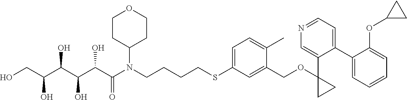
OCC(C(C(C(C(N(CCCCSC1=CC=C(C)C(COC2(C3=CN=CC=C3C3=CC=CC=C3OC3CC3)CC2)=C1)C1CCOCC1)=O)O)O)O)O
